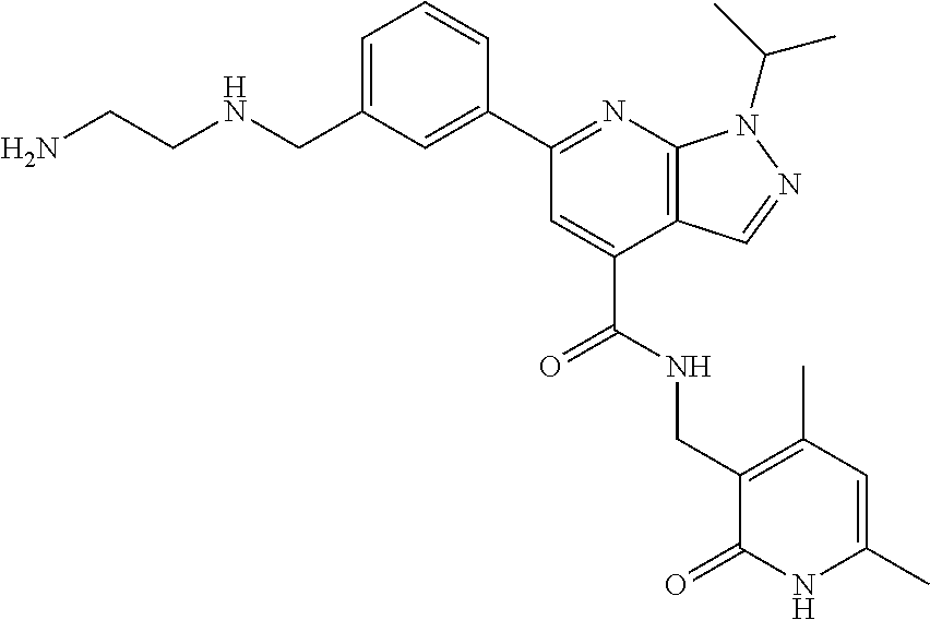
C1(CNCCN)=CC=CC(C2=NC3=C(C(C(=O)NCC4=C(C)C=C(C)NC4=O)=C2)C=NN3C(C)C)=C1
